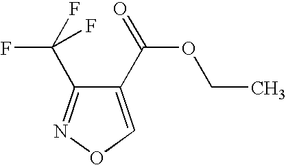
C1(C(=O)OCC)=CON=C1C(F)(F)F
